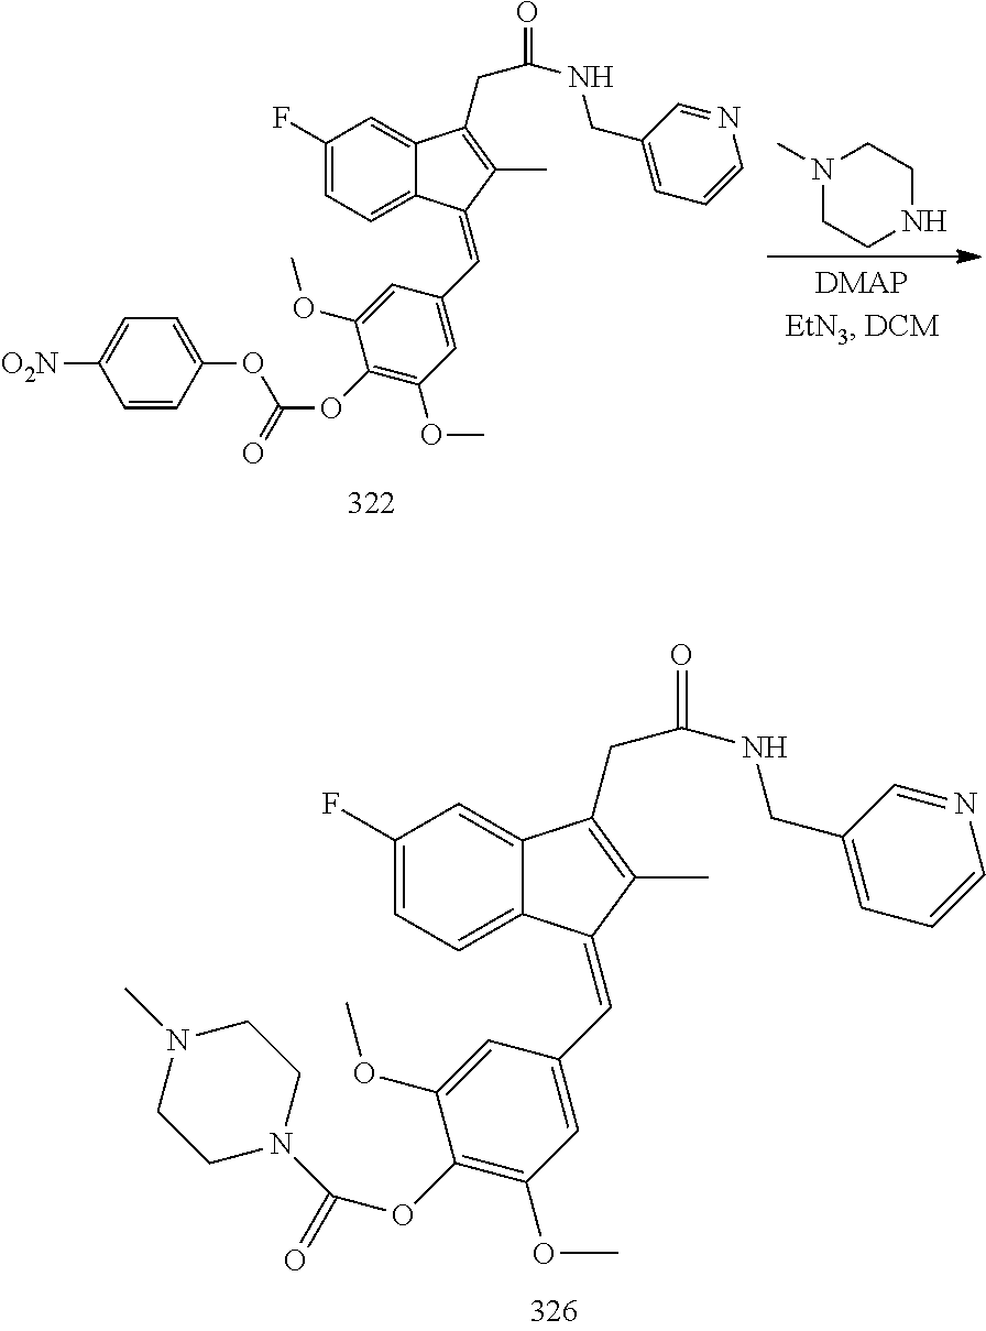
C1(F)=CC=C2C(=C1)C(CC(NCC1=CC=CN=C1)=O)=C(C)C2=CC1=CC(OC)=C(OC(=O)OC2=CC=C([O2N])C=C2)C(OC)=C1.CN1CCNCC1.C1(F)=CC=C2C(=C1)C(CC(NCC1=CC=CN=C1)=O)=C(C)C2=CC1=CC(OC)=C(OC(N2CCN(C)CC2)=O)C(OC)=C1
